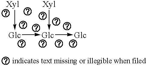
[Xyl]->[Glc]->[Glc](->[Glc])-[Xyl]
